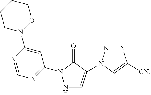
N1C=C(N2N=NC([CN])=C2)C(=O)N1C1=NC=NC(N2OCCCC2)=C1
